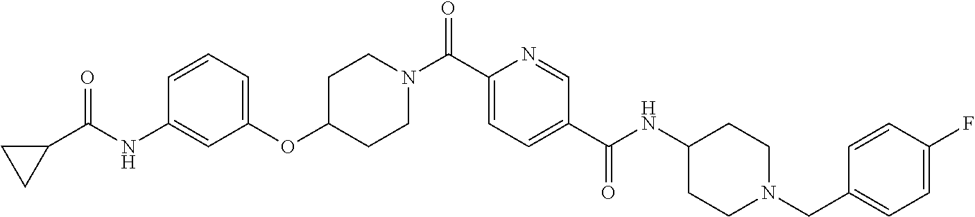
C1=CC=C(OC2CCN(C(C3=CC=C(C(NC4CCN(CC5=CC=C(F)C=C5)CC4)=O)C=N3)=O)CC2)C=C1NC(C1CC1)=O
